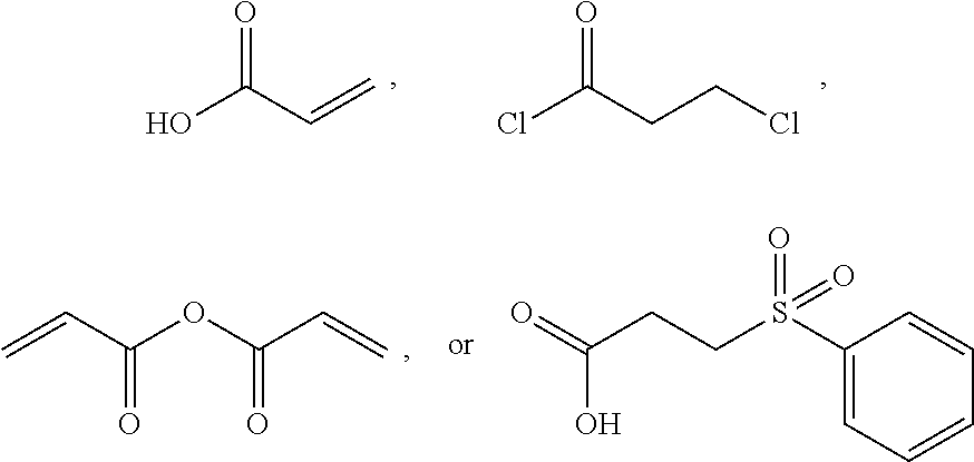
O=C(C=C)O.O=C(CCCl)Cl.C=CC(OC(C=C)=O)=O.O=C(O)CCS(C1=CC=CC=C1)(=O)=O
